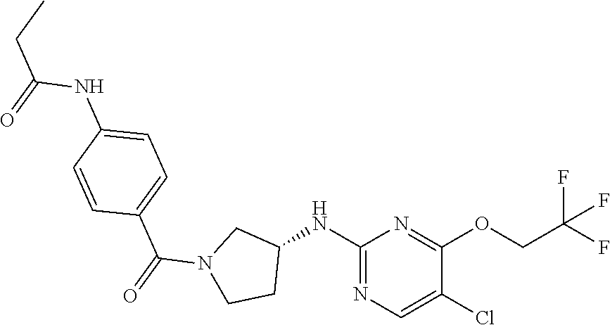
C1(NC2CN(C(=O)C3=CC=C(NC(=O)CC)C=C3)CC2)=NC=C(Cl)C(OCC(F)(F)F)=N1
